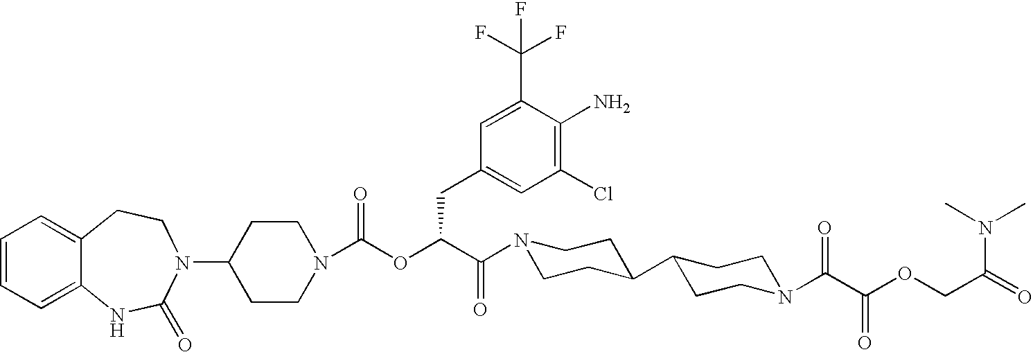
C1=CC=C2C(=C1)CCN(C1CCN(C(OC(C(N3CCC(C4CCN(C(C(OCC(N(C)C)=O)=O)=O)CC4)CC3)=O)CC3=CC(Cl)=C(N)C(C(F)(F)F)=C3)=O)CC1)C(=O)N2
